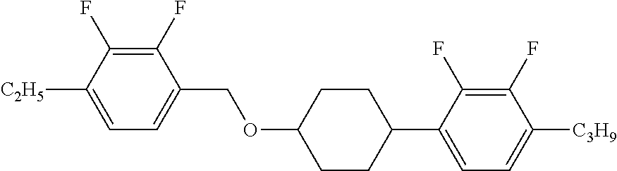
C1(F)=C(F)C([C2H5])=CC=C1COC1CCC(C2=CC=C([C3H9])C(F)=C2F)CC1
